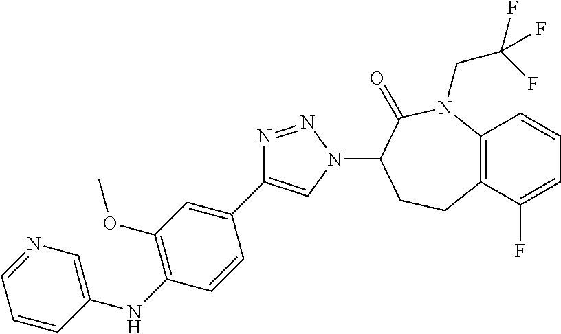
C1(C2=CN(C3CCC4=C(N(CC(F)(F)F)C3=O)C=CC=C4F)N=N2)=CC(OC)=C(NC2=CN=CC=C2)C=C1
